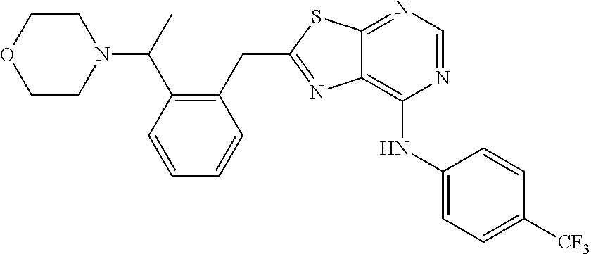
N1=CN=C2C(=C1NC1=CC=C([CF3])C=C1)N=C(CC1=C(C(C)N3CCOCC3)C=CC=C1)S2
